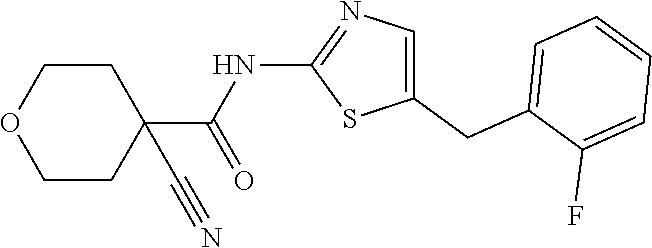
C1(CC2=CC=CC=C2F)=CN=C(NC(=O)C2(C#N)CCOCC2)S1
